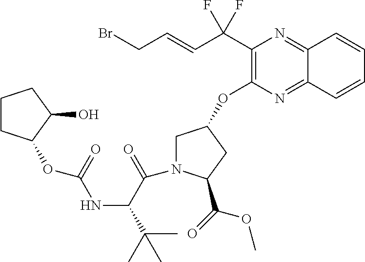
C1(C(C=CCBr)(F)F)=C(OC2CN(C(C(NC(OC3CCCC3O)=O)C(C)(C)C)=O)C(C(=O)OC)C2)N=C2C(=N1)C=CC=C2
